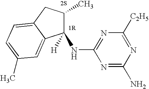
C1([H])(NC2=NC([C2H5])=NC(N)=N2)C(C)CC2=CC=C(C)C=C12
